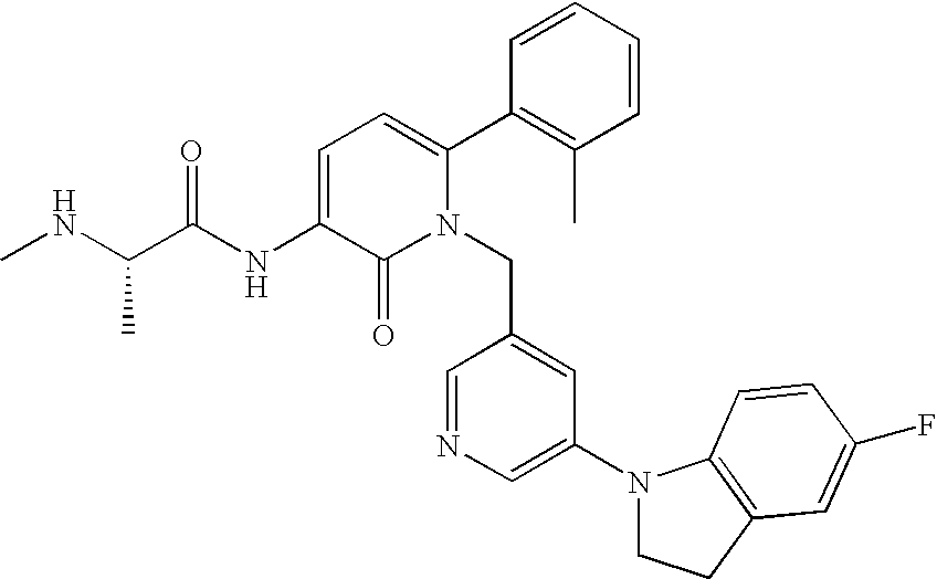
C1=C(NC(C(NC)C)=O)C(=O)N(CC2=CC(N3CCC4=C3C=CC(F)=C4)=CN=C2)C(C2=C(C)C=CC=C2)=C1
